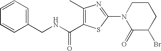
C1(C)=C(C(NCC2=CC=CC=C2)=O)SC(N2C(=O)C(Br)CCC2)=N1
